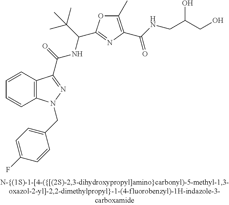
C1=CC2=C(C=C1)N(CC1=CC=C(F)C=C1)N=C2C(NC(C(C)(C)C)C1=NC(C(=O)NCC(O)CO)=C(C)O1)=O
